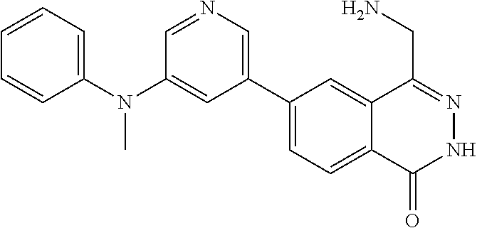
C1(C2=CN=CC(N(C3=CC=CC=C3)C)=C2)=CC=C2C(=C1)C(CN)=NNC2=O
